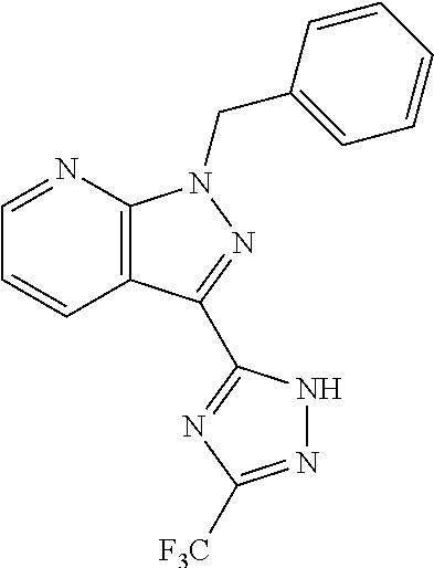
C12=C(N=CC=C1)N(CC1=CC=CC=C1)N=C2C1=NC([F3C])=NN1
